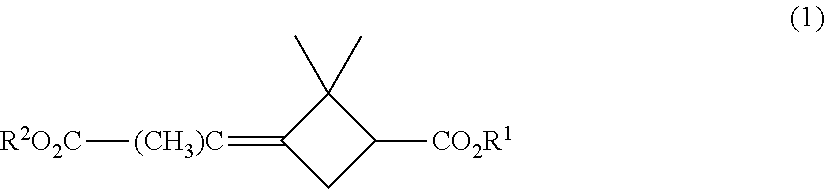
C1(=[(CH3)C][R2O2C])CC([CO2R1])C1(C)C
